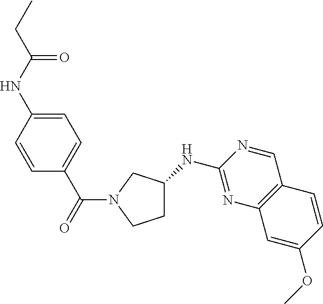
C1=C(NC(=O)CC)C=CC(C(=O)N2CCC(NC3=NC4=C(C=N3)C=CC(OC)=C4)C2)=C1
